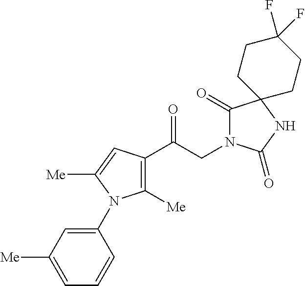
C1([Me])=C(C(CN2C(=O)C3(NC2=O)CCC(F)(F)CC3)=O)C=C([Me])N1C1=CC([Me])=CC=C1
